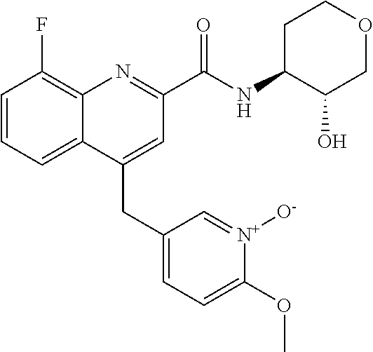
C(C1=CC(C(NC2C(O)COCC2)=O)=NC2=C(F)C=CC=C12)C1=CC=C(OC)[N+]([O-])=C1
